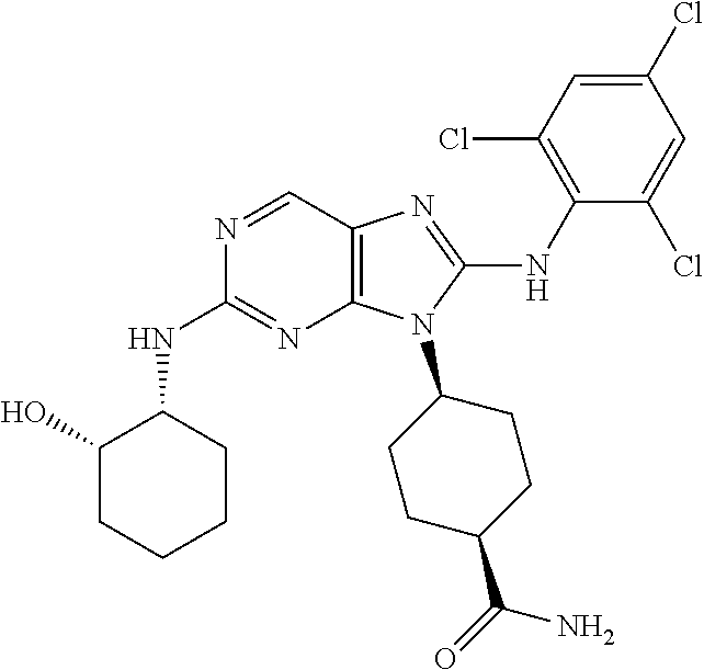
N1=CC2=C(N=C1NC1C(O)CCCC1)N(C1CCC(C(=O)N)CC1)C(NC1=C(Cl)C=C(Cl)C=C1Cl)=N2
